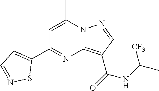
C1=C(C)N2C(=C(C(=O)NC(C)[CF3])C=N2)N=C1C1=CC=NS1
